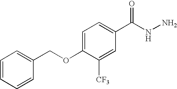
C1=C(OCC2=CC=CC=C2)C([CF3])=CC(C(NN)=O)=C1
